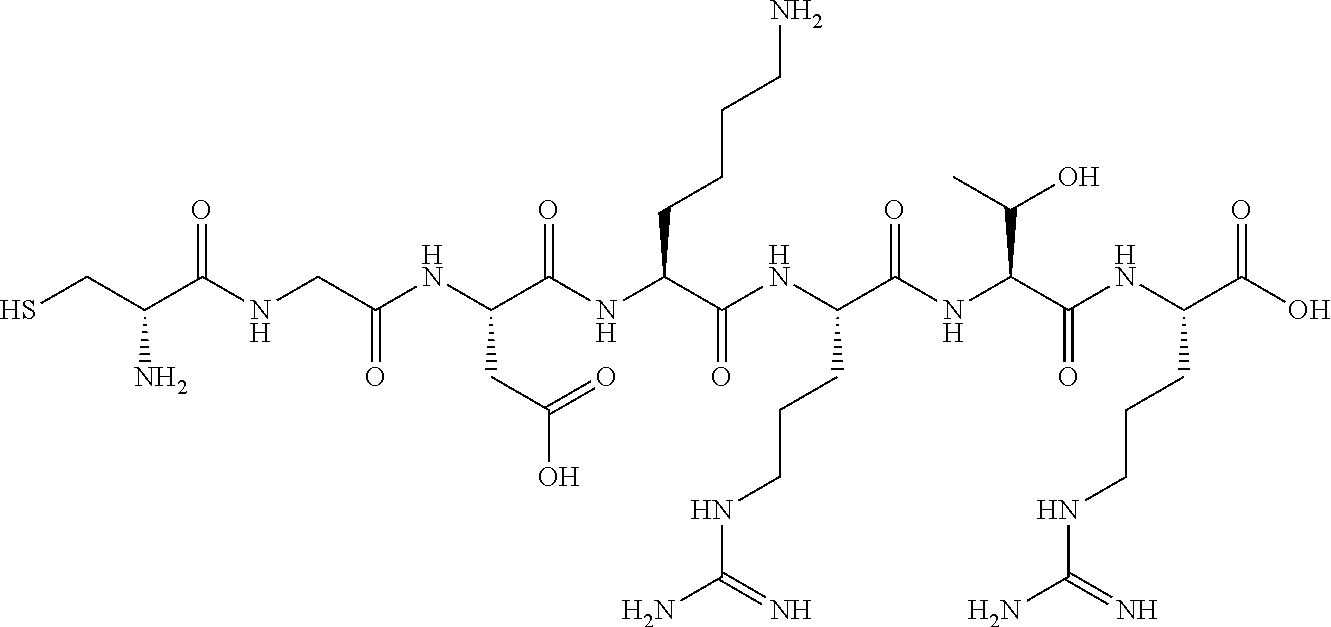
SCC(C(NCC(NC(C(NC(C(NC(C(NC(C(NC(C(O)=O)CCCNC(N)=N)=O)C(C)O)=O)CCCNC(N)=N)=O)CCCCN)=O)CC(O)=O)=O)=O)N
